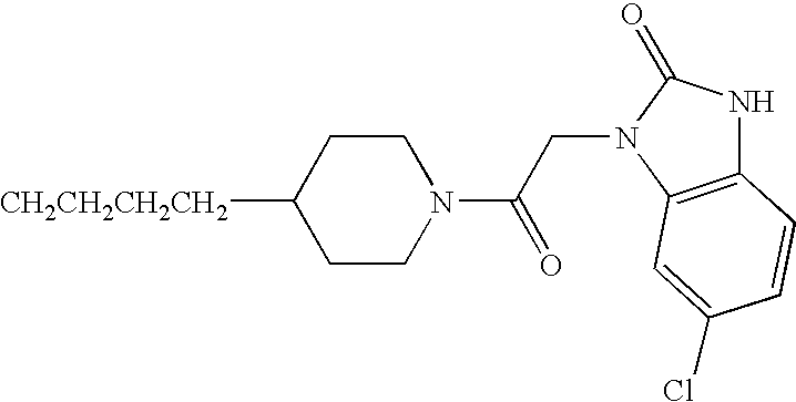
[CH2CH2CH2CH2]C1CCN(C(CN2C(=O)NC3=C2C=C(Cl)C=C3)=O)CC1
